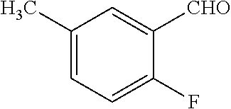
C1(C)=CC=C(F)C([CHO])=C1
